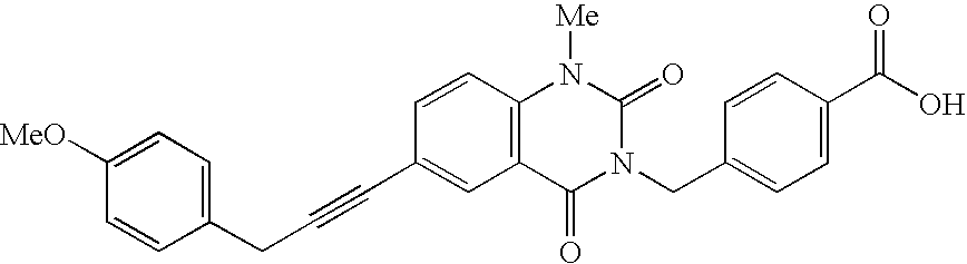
C(C1=CC2=C(C=C1)N([Me])C(=O)N(CC1=CC=C(C(O)=O)C=C1)C2=O)#CCC1=CC=C([MeO])C=C1
